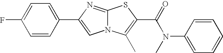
C1(F)=CC=C(C2=CN3C(=N2)SC(C(=O)N(C)C2=CC=CC=C2)=C3C)C=C1
